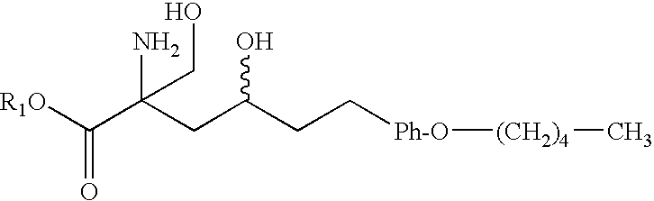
[R1O]C(C(CC(CC[Ph-O][(CH2)4]C)O)(N)CO)=O
